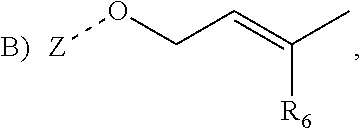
[Z]OCC=C(C)[R6]
